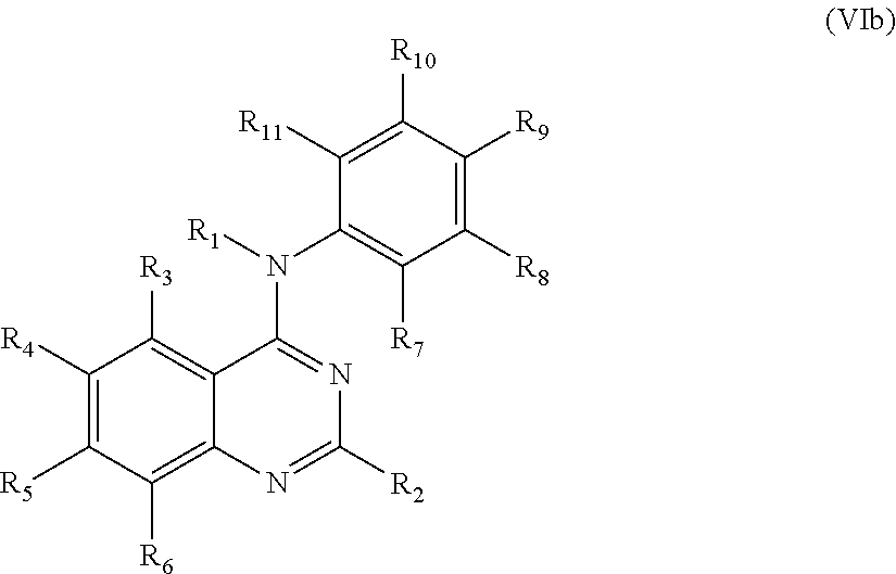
C12=C([R3])C([R4])=C([R5])C([R6])=C1N=C([R2])N=C2N(C1=C([R7])C([R8])=C([R9])C([R10])=C1[R11])[R1]
